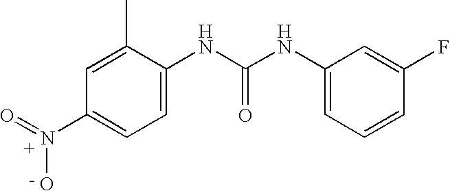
C1=C(C)C(NC(NC2=CC=CC(F)=C2)=O)=CC=C1N(O)=O
